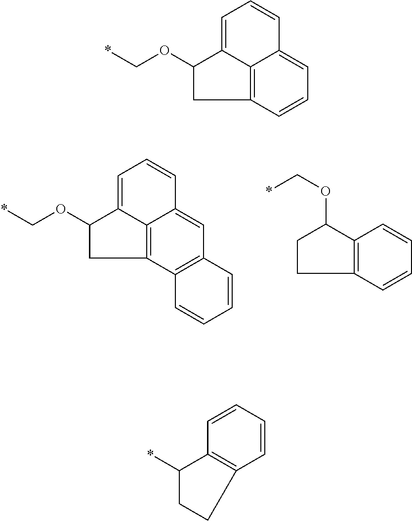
O(C*)C1C2=CC=CC3=CC4=C(C(=C23)C1)C=CC=C4.C12=C(C(OC*)CC1)C=CC=C2.O(C*)C1C2=CC=CC3=CC=CC(=C23)C1.C1=CC=CC2=C1CCC2*
